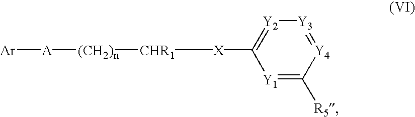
[Ar][A][(CH2)n][CHR1][X]C1=[Y2][Y3]=[Y4]C([R5])=[Y1]1
